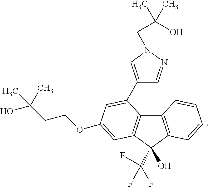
C12=C(C(C(F)(F)F)(O)C3=C1C(C1=CN(CC(O)(C)C)N=C1)=CC(OCCC(C)(O)C)=C3)C=CC=C2
